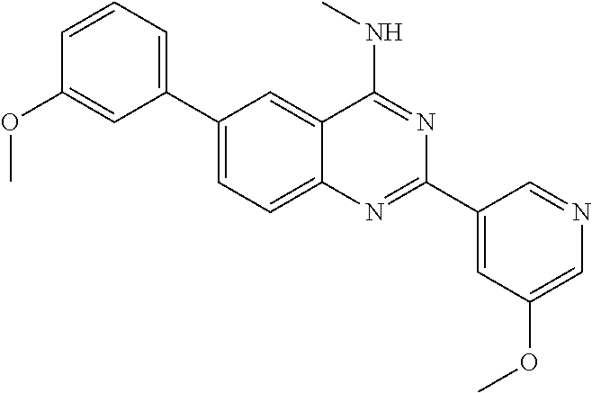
C1(C2=CC=CC(OC)=C2)=CC=C2C(=C1)C(NC)=NC(C1=CC(OC)=CN=C1)=N2
